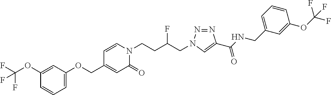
C1(COC2=CC=CC(OC(F)(F)F)=C2)=CC(=O)N(CCC(CN2N=NC(C(NCC3=CC=CC(OC(F)(F)F)=C3)=O)=C2)F)C=C1
